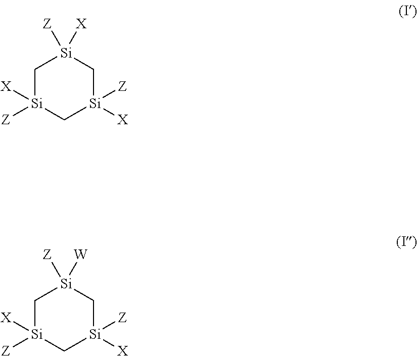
C1[Si]([X])([Z])C[Si]([X])([Z])C[Si]1([Z])[X].C1[Si]([X])([Z])C[Si]([X])([Z])C[Si]1([Z])[W]
